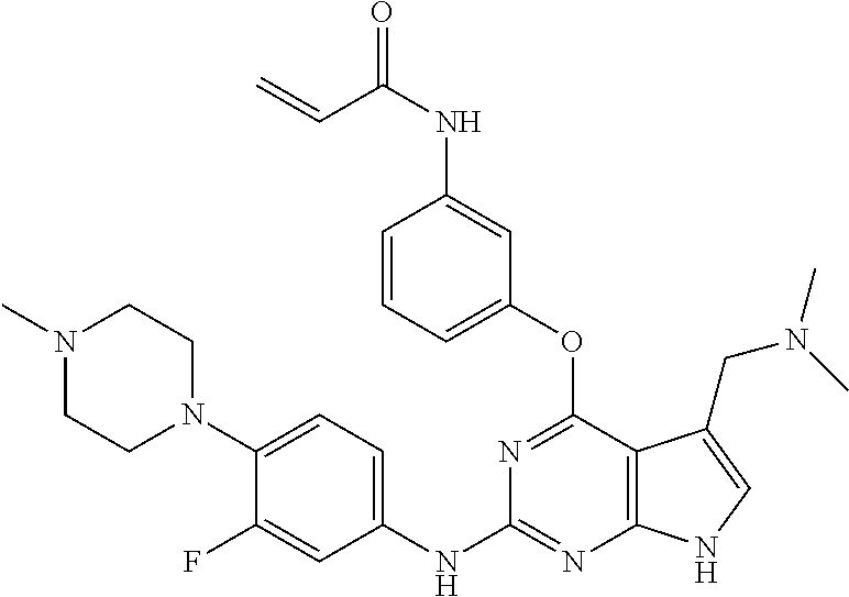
C1(NC2=NC3=C(C(OC4=CC=CC(NC(C=C)=O)=C4)=N2)C(CN(C)C)=CN3)=CC=C(N2CCN(C)CC2)C(F)=C1
